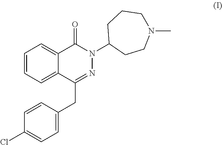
C1=CC=C2C(=C1)C(=O)N(C1CCN(C)CCC1)N=C2CC1=CC=C(Cl)C=C1
